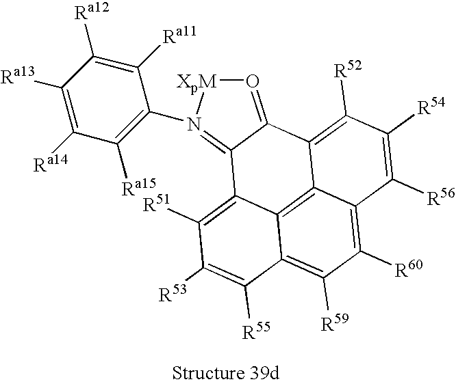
C12=C([R59])C([R60])=C3C4=C1C(=C([R51])C([R53])=C2[R55])C1=N(C2=C([Ra15])C([Ra14])=C([Ra13])C([Ra12])=C2[Ra11])[XpM]O=C1C4=C([R52])C([R54])=C3[R56]
